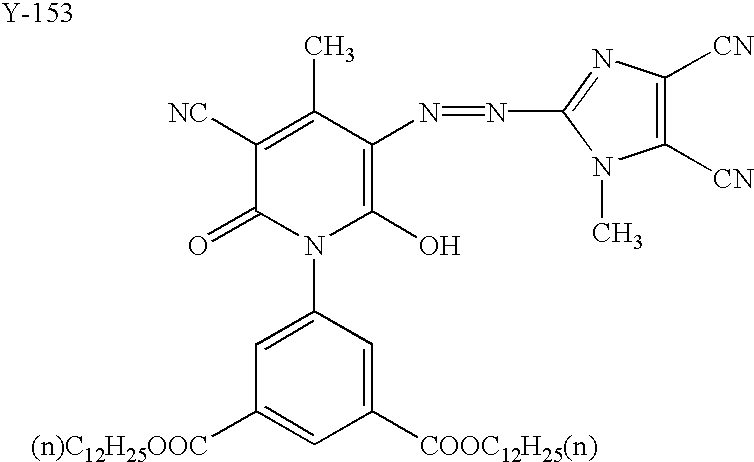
C1([NC])=C(C)C(N=NC2=NC([CN])=C([CN])N2C)=C(O)N(C2=CC([(n)C12H25OOC])=CC([COOC12H25(n)])=C2)C1=O.[Y]
